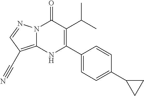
N12C(=C(C#N)C=N1)NC(C1=CC=C(C3CC3)C=C1)=C(C(C)C)C2=O
